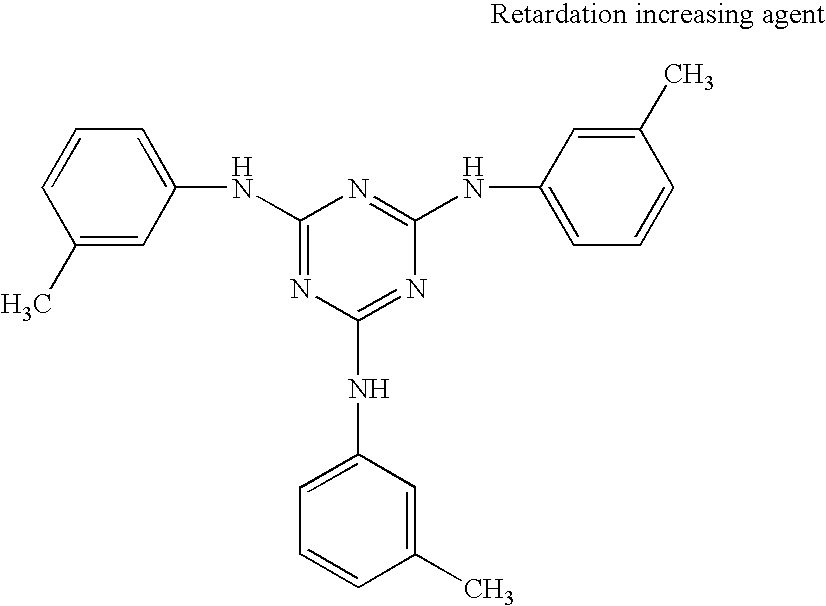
C1(C)=CC(NC2=NC(NC3=CC=CC(C)=C3)=NC(NC3=CC=CC(C)=C3)=N2)=CC=C1
